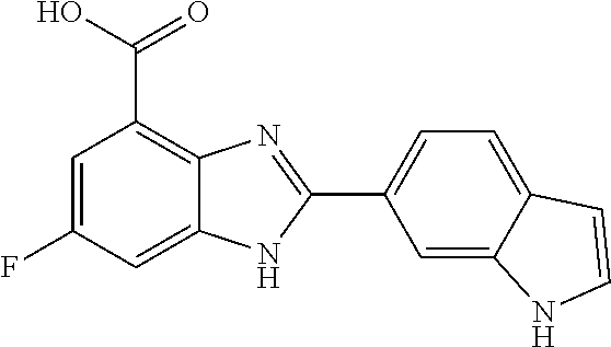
C1=C2C(=CC=C1C1=NC3=C(C(O)=O)C=C(F)C=C3N1)C=CN2
